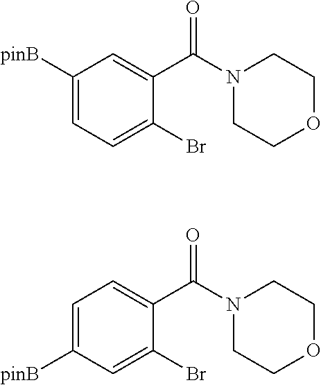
C1([pinB])=CC=C(Br)C(C(=O)N2CCOCC2)=C1.C1=C([pinB])C=C(Br)C(C(=O)N2CCOCC2)=C1
